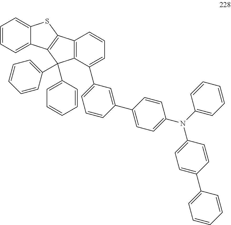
C1=CC=C(C2=CC=CC(C3=CC=C(N(C4=CC=CC=C4)C4=CC=C(C5=CC=CC=C5)C=C4)C=C3)=C2)C2=C1C1=C(C2(C2=CC=CC=C2)C2=CC=CC=C2)C2=CC=CC=C2S1
